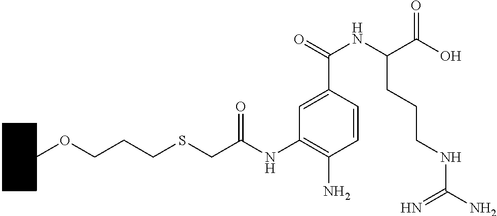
C1CCCC(OCCCSCC(NC2=C(N)C=CC(C(=O)NC(CCCNC(N)=N)C(O)=O)=C2)=O)C1
